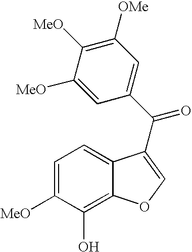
C1=C([MeO])C(O)=C2C(=C1)C(C(C1=CC([OMe])=C([MeO])C([MeO])=C1)=O)=CO2
